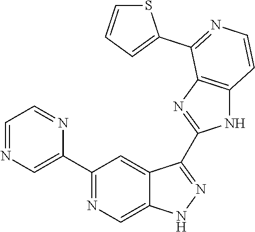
C1(C2=NC=C3C(=C2)C(C2=NC4=C(N2)C=CN=C4C2=CC=CS2)=NN3)=CN=CC=N1
